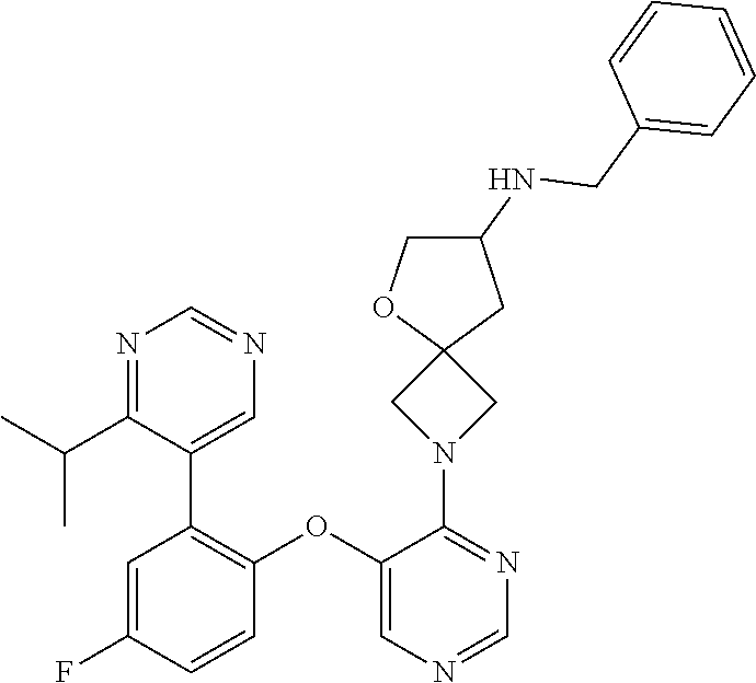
C1=C(F)C=CC(OC2=CN=CN=C2N2CC3(C2)CC(NCC2=CC=CC=C2)CO3)=C1C1=CN=CN=C1C(C)C
